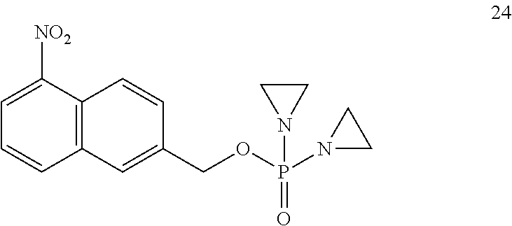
C12=C(C([NO2])=CC=C1)C=CC(COP(N1CC1)(N1CC1)=O)=C2
